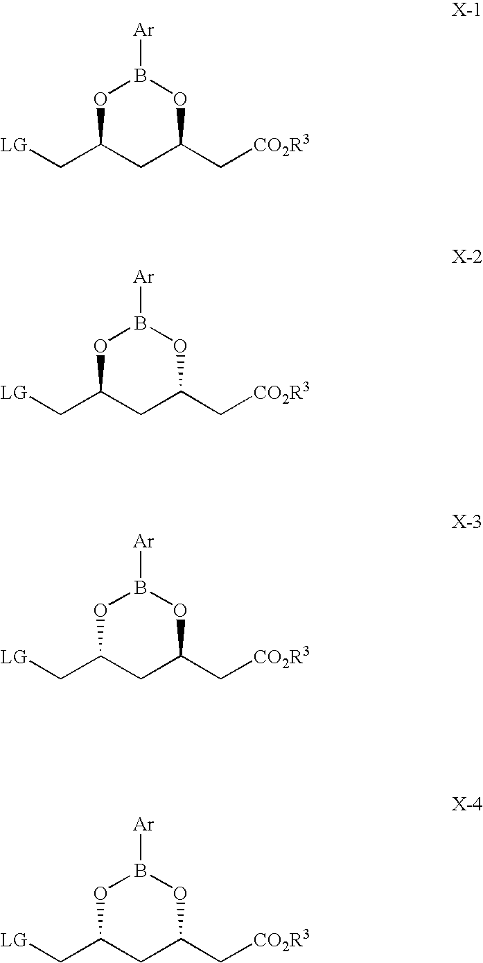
[LG]CC1CC(C[CO2R3])OB([Ar])O1.[LG]CC1CC(C[CO2R3])OB([Ar])O1.[LG]CC1CC(C[CO2R3])OB([Ar])O1.[LG]CC1CC(C[CO2R3])OB([Ar])O1
